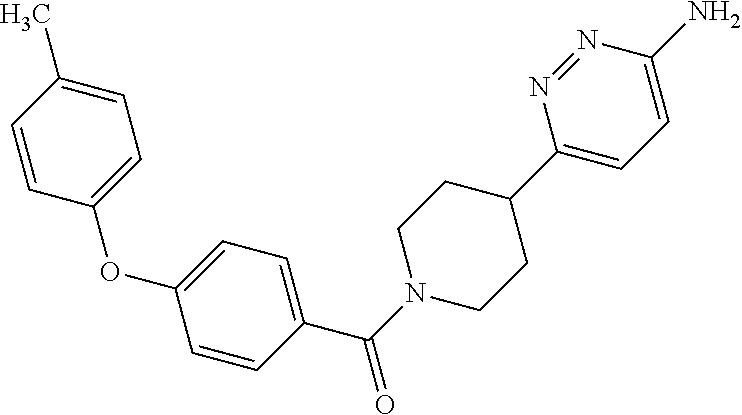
C1=CC(C)=CC=C1OC1=CC=C(C(N2CCC(C3=CC=C(N)N=N3)CC2)=O)C=C1
